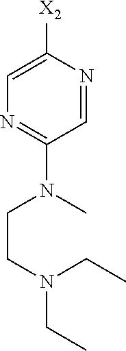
N1=C(N(CCN(CC)CC)C)C=NC([X2])=C1
